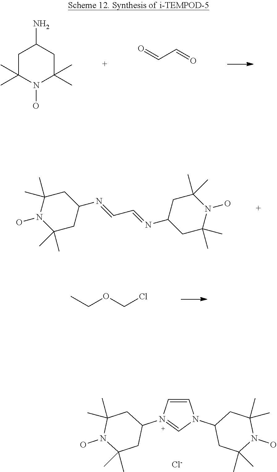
C1C(C)(C)N(O)C(C)(C)CC1N.C(=O)C=O.C1(C)(C)CC(N=CC=NC2CC(C)(C)N(O)C(C)(C)C2)CC(C)(C)N1O.CCOCCl.C1=CN(C2CC(C)(C)N(O)C(C)(C)C2)=CN1C1CC(C)(C)N(O)C(C)(C)C1.[Cl-]
